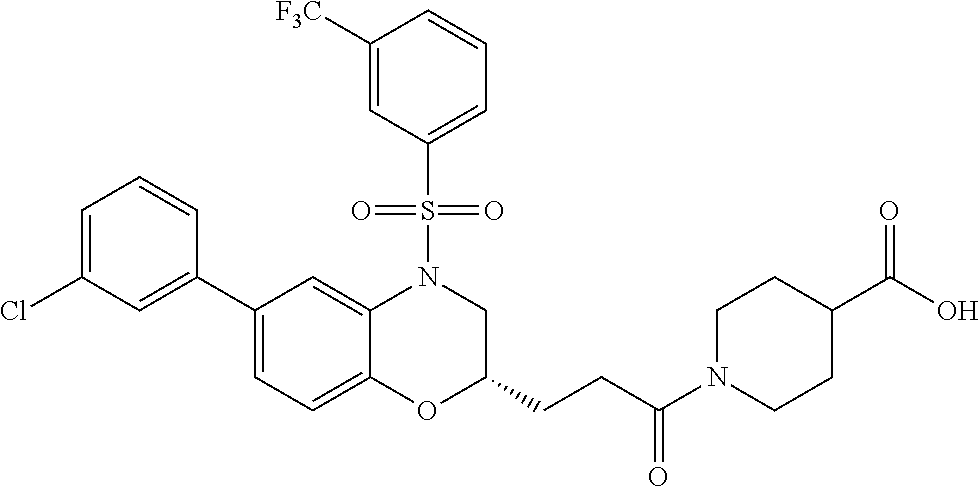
C1=C(Cl)C=C(C2=CC=C3C(=C2)N(S(C2=CC=CC([F3C])=C2)(=O)=O)CC(CCC(N2CCC(C(O)=O)CC2)=O)O3)C=C1
